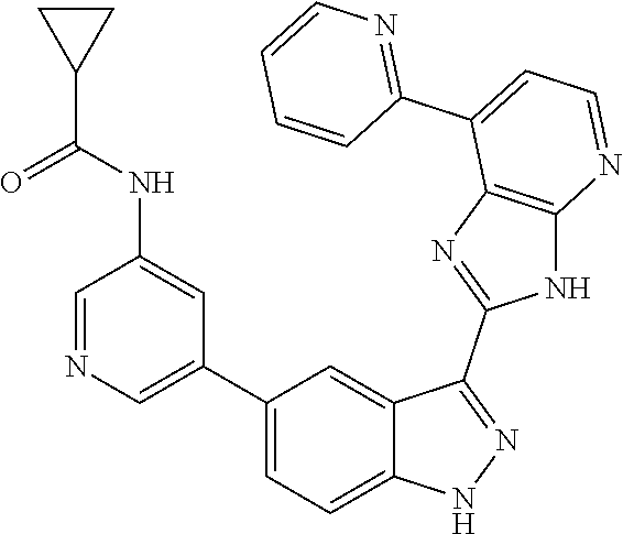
C1=NC=C(C2=CC=C3C(=C2)C(C2=NC4=C(N2)N=CC=C4C2=NC=CC=C2)=NN3)C=C1NC(C1CC1)=O
